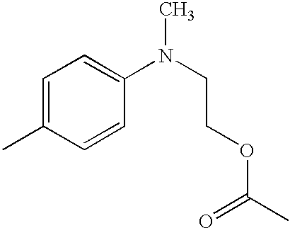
C1=C(C)C=CC(N(CCOC(C)=O)C)=C1
